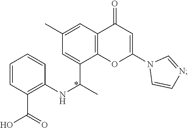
C1=CC(C(O)=O)=C(NC(C)C2=CC(C)=CC3=C2OC(N2C=CN=C2)=CC3=O)C=C1
